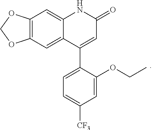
C12=C(C=C3C(=C1)NC(=O)C=C3C1=CC=C([CF3])C=C1OCC)OCO2
